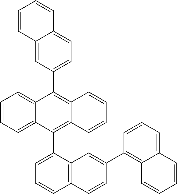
C1=CC=C2C(=C1)C(C1=CC=C3C(=C1)C=CC=C3)=C1C(=C2C2=CC=CC3=C2C=C(C2=C4C(=CC=C2)C=CC=C4)C=C3)C=CC=C1
